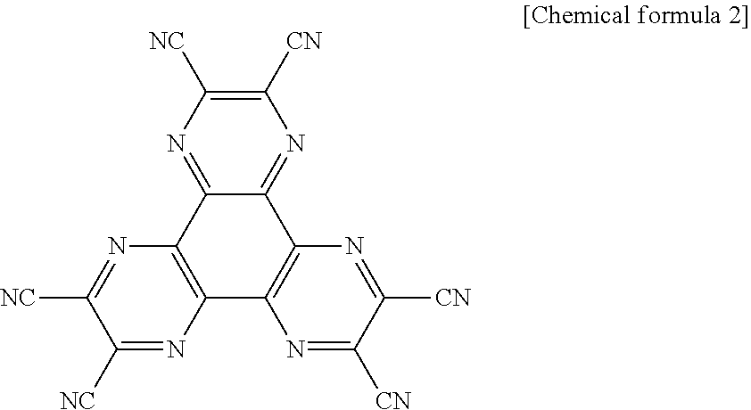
C12=NC([CN])=C([NC])N=C1C1=C(C3=C2N=C([CN])C([CN])=N3)N=C([NC])C([NC])=N1
